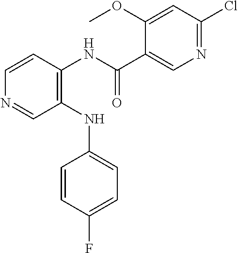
C1(NC2=CC=C(F)C=C2)=C(NC(C2=CN=C(Cl)C=C2OC)=O)C=CN=C1
